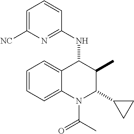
C1=CC=C2C(=C1)C(NC1=NC([NC])=CC=C1)C(C)C(C1CC1)N2C(=O)C
